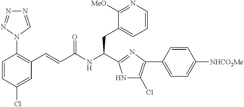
C1=CC(Cl)=CC(C=CC(NC(CC2=CC=CN=C2[MeO])C2=NC(C3=CC=C([NHCO2Me])C=C3)=C(Cl)N2)=O)=C1N1C=NN=N1
